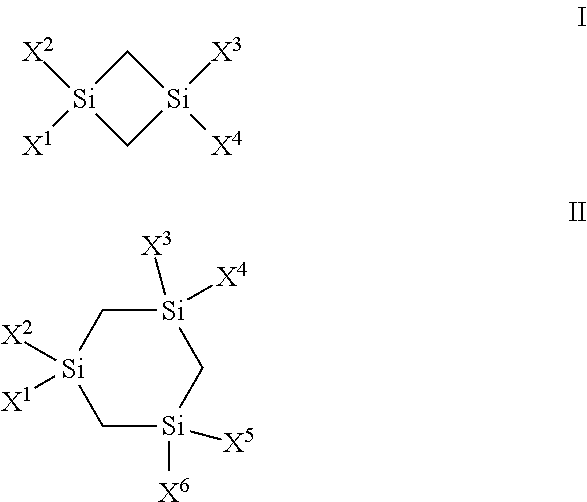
[Si]1([X3])([X4])C[Si]([X2])([X1])C1.C1[Si]([X3])([X4])C[Si]([X2])([X1])C[Si]1([X6])[X5]
